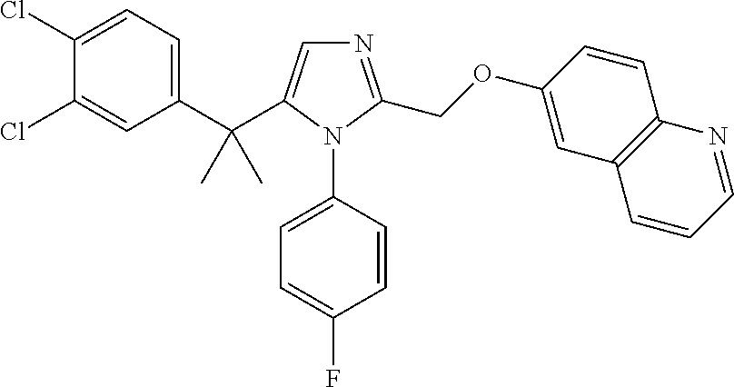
C1(C(C2=CN=C(COC3=CC4=C(C=C3)N=CC=C4)N2C2=CC=C(F)C=C2)(C)C)=CC=C(Cl)C(Cl)=C1
